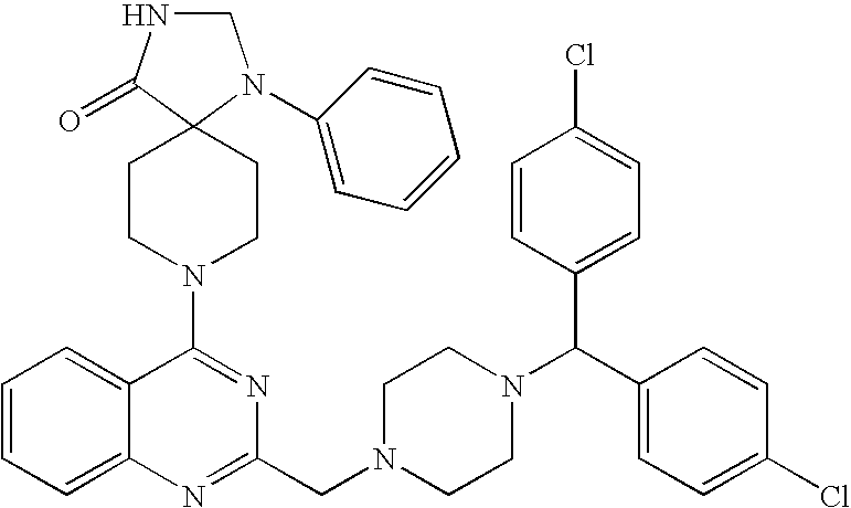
C1=CC=C2C(=C1)C(N1CCC3(CC1)C(=O)NCN3C1=CC=CC=C1)=NC(CN1CCN(C(C3=CC=C(Cl)C=C3)C3=CC=C(Cl)C=C3)CC1)=N2
